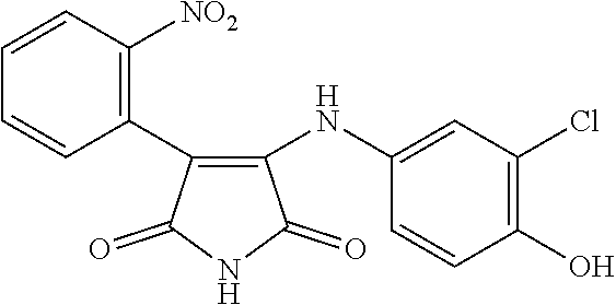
C1(C2=C(NC3=CC(Cl)=C(O)C=C3)C(=O)NC2=O)=C([NO2])C=CC=C1
